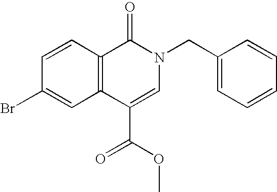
C1(CN2C(=O)C3=C(C(C(OC)=O)=C2)C=C(Br)C=C3)=CC=CC=C1
